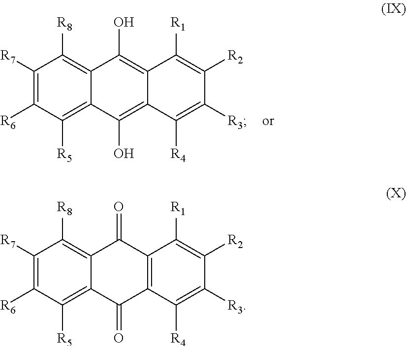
C1([R7])=C([R6])C([R5])=C2C(=C1[R8])C(=O)C1=C(C2=O)C([R4])=C([R3])C([R2])=C1[R1].C1([R7])=C([R6])C([R5])=C2C(=C1[R8])C(O)=C1C(=C2O)C([R4])=C([R3])C([R2])=C1[R1]
